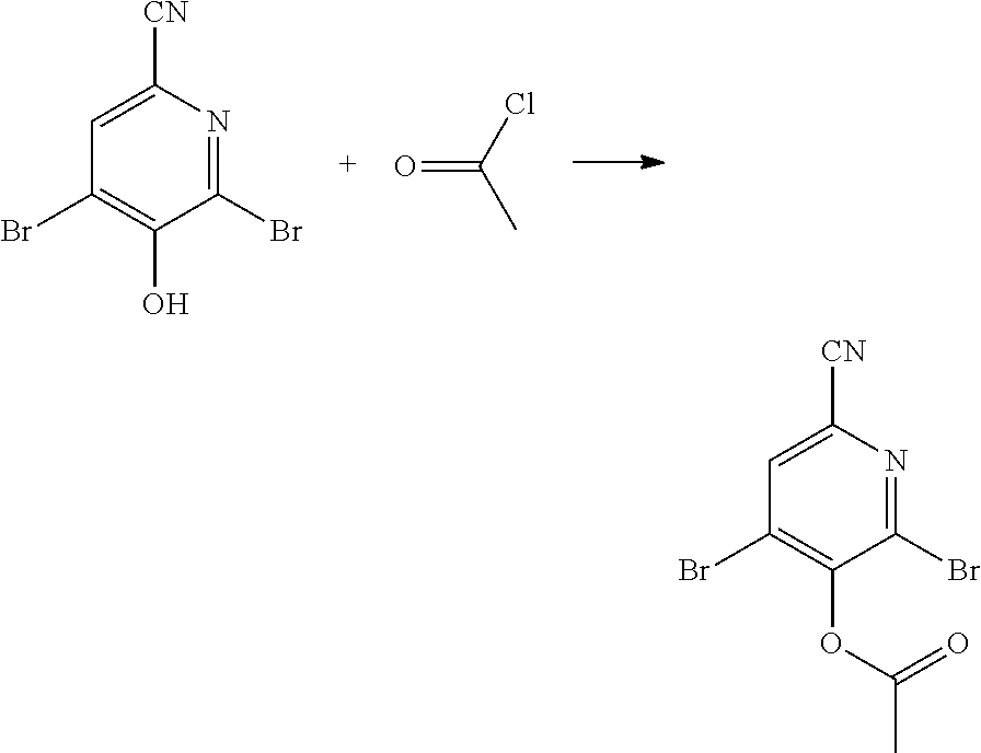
C1=C([CN])N=C(Br)C(O)=C1Br.O=C(Cl)C.C1=C([CN])N=C(Br)C(OC(C)=O)=C1Br
